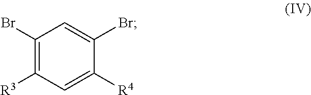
C1(Br)=C([R3])C=C([R4])C(Br)=C1
